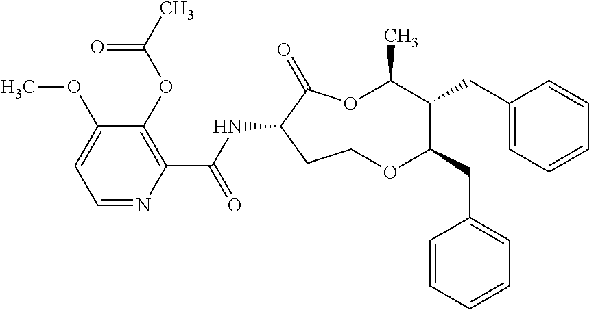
C1=NC(C(NC2C(=O)OC(C)C(CC3=CC=CC=C3)C(CC3=CC=CC=C3)OCC2)=O)=C(OC(C)=O)C(OC)=C1
